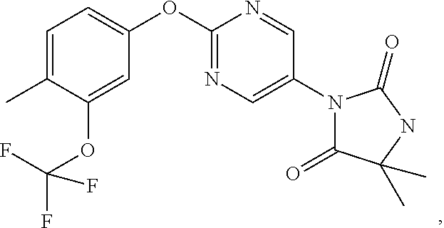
C1=C(C)C(OC(F)(F)F)=CC(OC2=NC=C(N3C(=O)C(C)(C)NC3=O)C=N2)=C1
